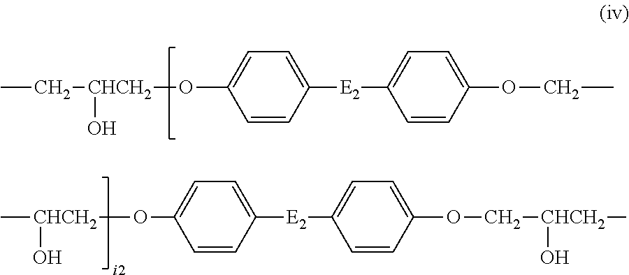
CC[CHCH2](O)OC1=CC=C([E2]C2=CC=C(OCC)C=C2)C=C1.C[CHCH2](O)OC1=CC=C([E2]C2=CC=C(OC[CHCH2](C)O)C=C2)C=C1
